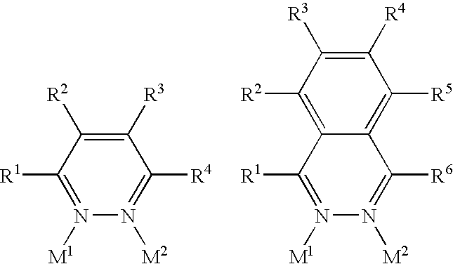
C1([R1])=N([M1])N([M2])=C([R4])C([R3])=C1[R2].C1([R1])=N([M1])N([M2])=C([R6])C2=C([R5])C([R4])=C([R3])C([R2])=C12
